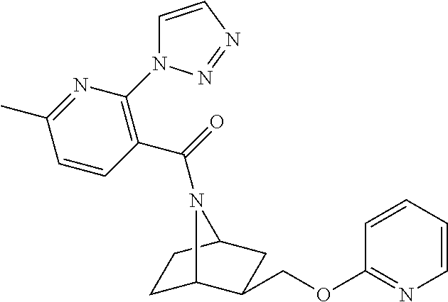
C1C2C(COC3=NC=CC=C3)CC(C1)N2C(=O)C1=C(N2C=CN=N2)N=C(C)C=C1
